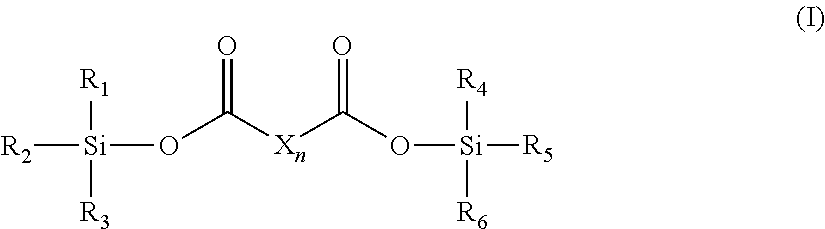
[R2][Si]([R1])([R3])OC([Xn]C(O[Si]([R5])([R6])[R4])=O)=O
